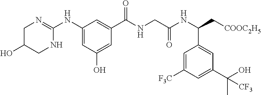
C1(NC2=NCC(O)CN2)=CC(O)=CC(C(NCC(NC(C[COOC2H5])C2=CC(C(O)(C)[CF3])=CC([F3C])=C2)=O)=O)=C1
